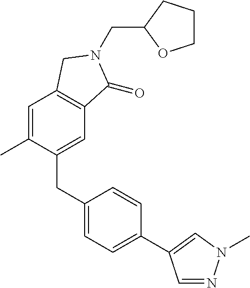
C(N1C(=O)C2=C(C=C(C)C(CC3=CC=C(C4=CN(C)N=C4)C=C3)=C2)C1)C1OCCC1
